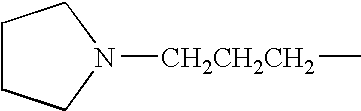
C1CCN([CH2CH2CH2]C)C1
